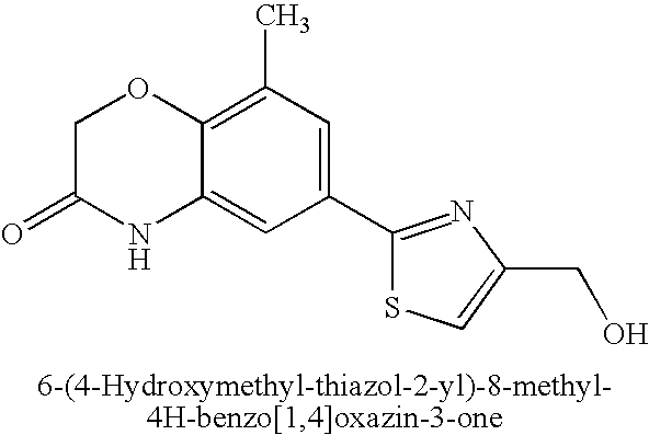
C1C(=O)NC2=CC(C3=NC(CO)=CS3)=CC(C)=C2O1
